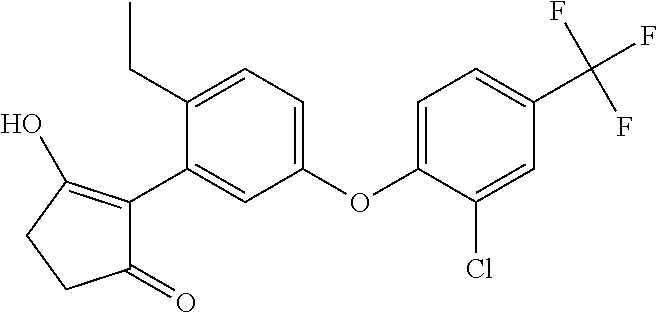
C1(=O)C(C2=CC(OC3=CC=C(C(F)(F)F)C=C3Cl)=CC=C2CC)=C(O)CC1
